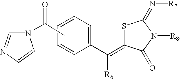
C1=CC=CC=C1C(=C1SC(=N[R7])N([R8])C1=O)[R6].CC(N1C=NC=C1)=O
